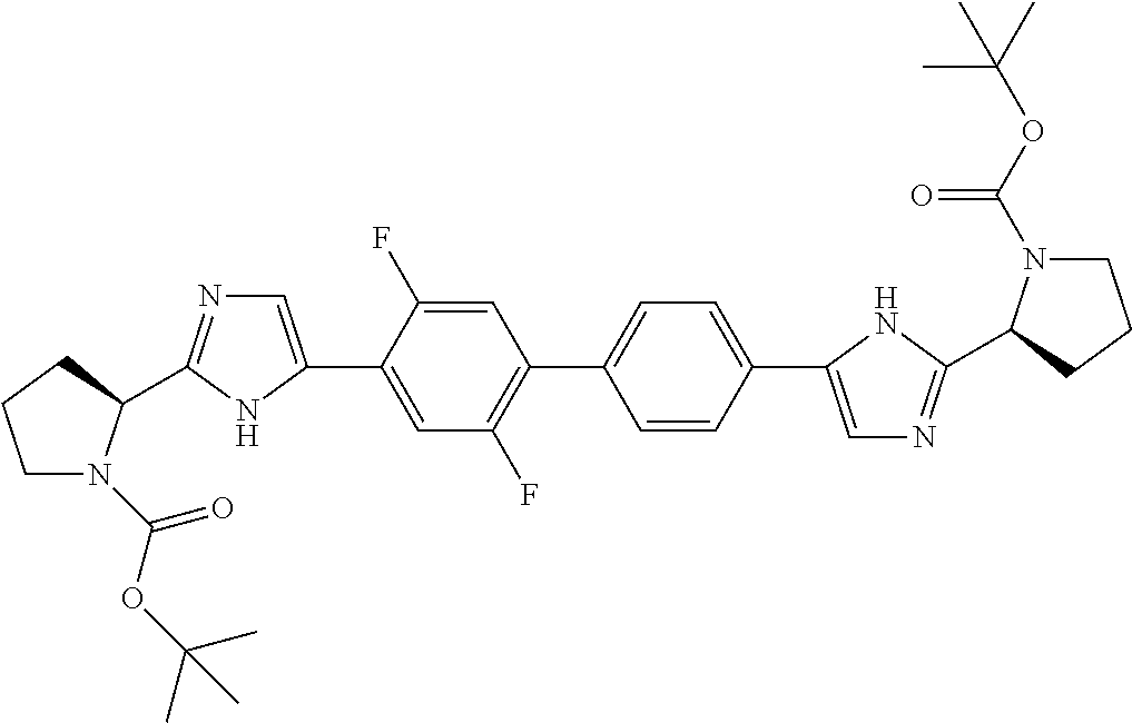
C1=C(F)C(C2=CN=C(C3N(C(OC(C)(C)C)=O)CCC3)N2)=CC(F)=C1C1=CC=C(C2=CN=C(C3N(C(OC(C)(C)C)=O)CCC3)N2)C=C1
